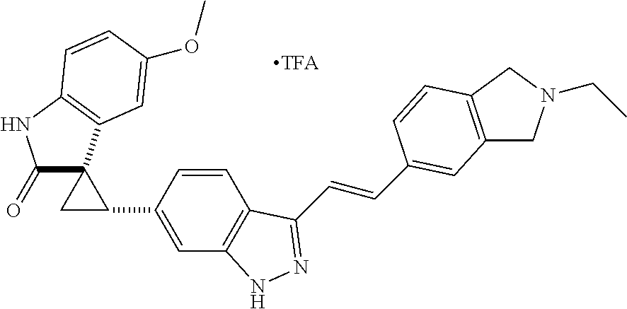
C1=CC(C2CC23C(=O)NC2=C3C=C(OC)C=C2)=CC2=C1C(C=CC1=CC3=C(CN(CC)C3)C=C1)=NN2
